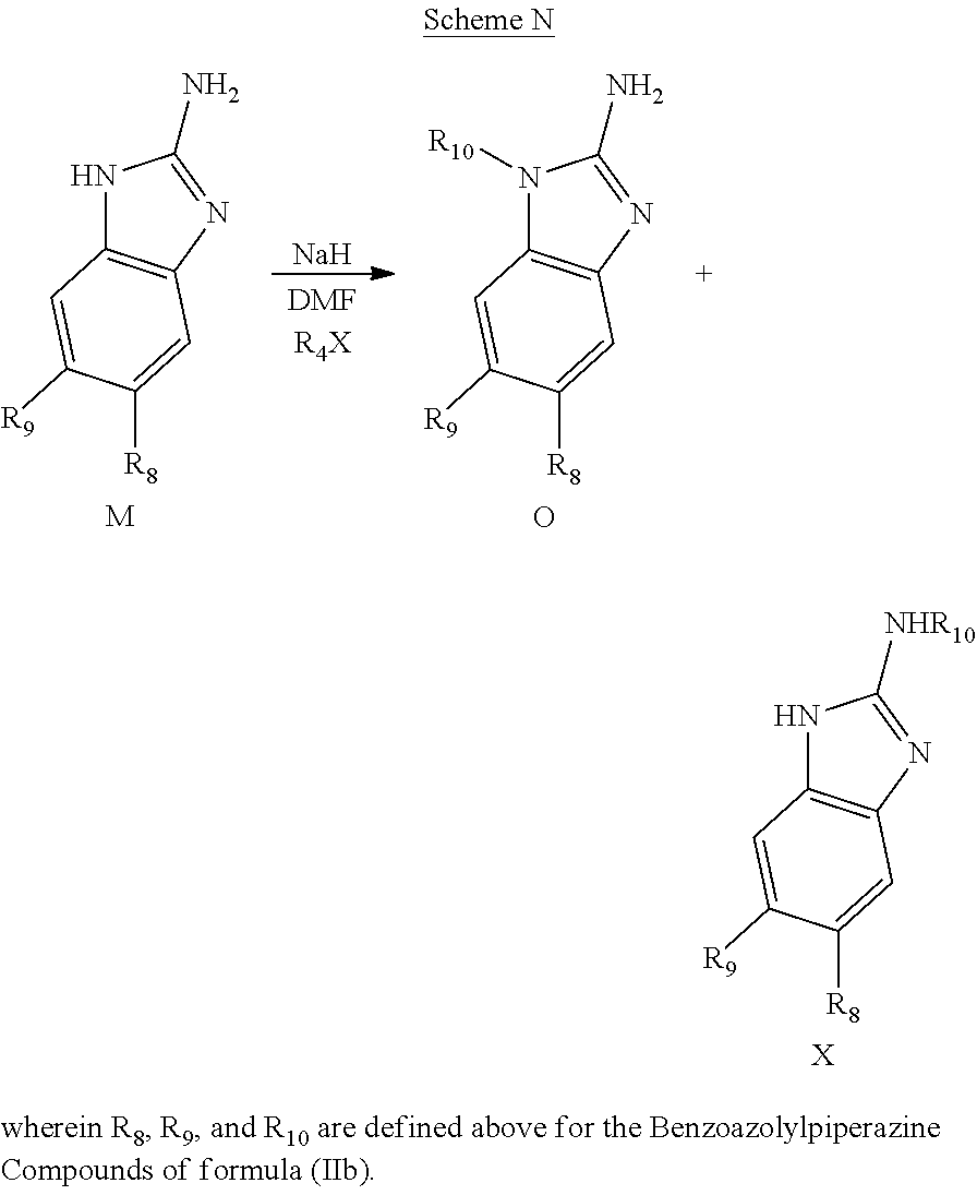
N1C2=C(N=C1[NHR10])C=C([R8])C([R9])=C2.[X].N1C2=C(N=C1N)C=C([R8])C([R9])=C2.[M].[Na].N1([R10])C2=C(N=C1N)C=C([R8])C([R9])=C2.O
